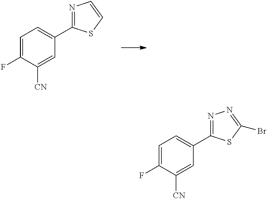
C1=C(F)C([CN])=CC(C2=NC=CS2)=C1.C1=C(F)C([CN])=CC(C2=NN=C(Br)S2)=C1
